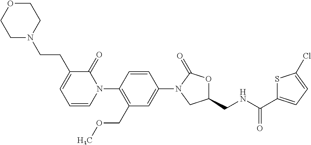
C1=C(N2CC(CNC(C3=CC=C(Cl)S3)=O)OC2=O)C=CC(N2C(=O)C(CCN3CCOCC3)=CC=C2)=C1COC
